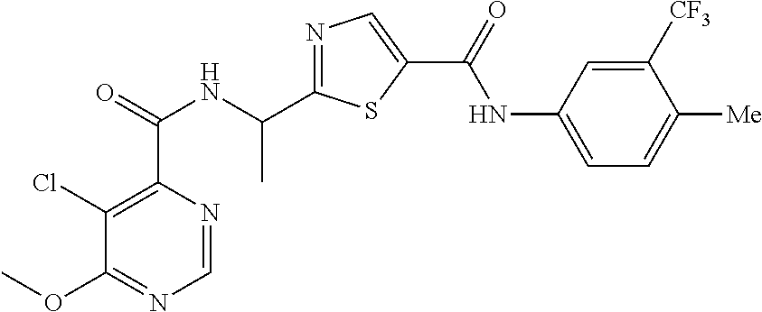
C1=NC(C(=O)NC(C2=NC=C(C(=O)NC3=CC=C([Me])C([CF3])=C3)S2)C)=C(Cl)C(OC)=N1
